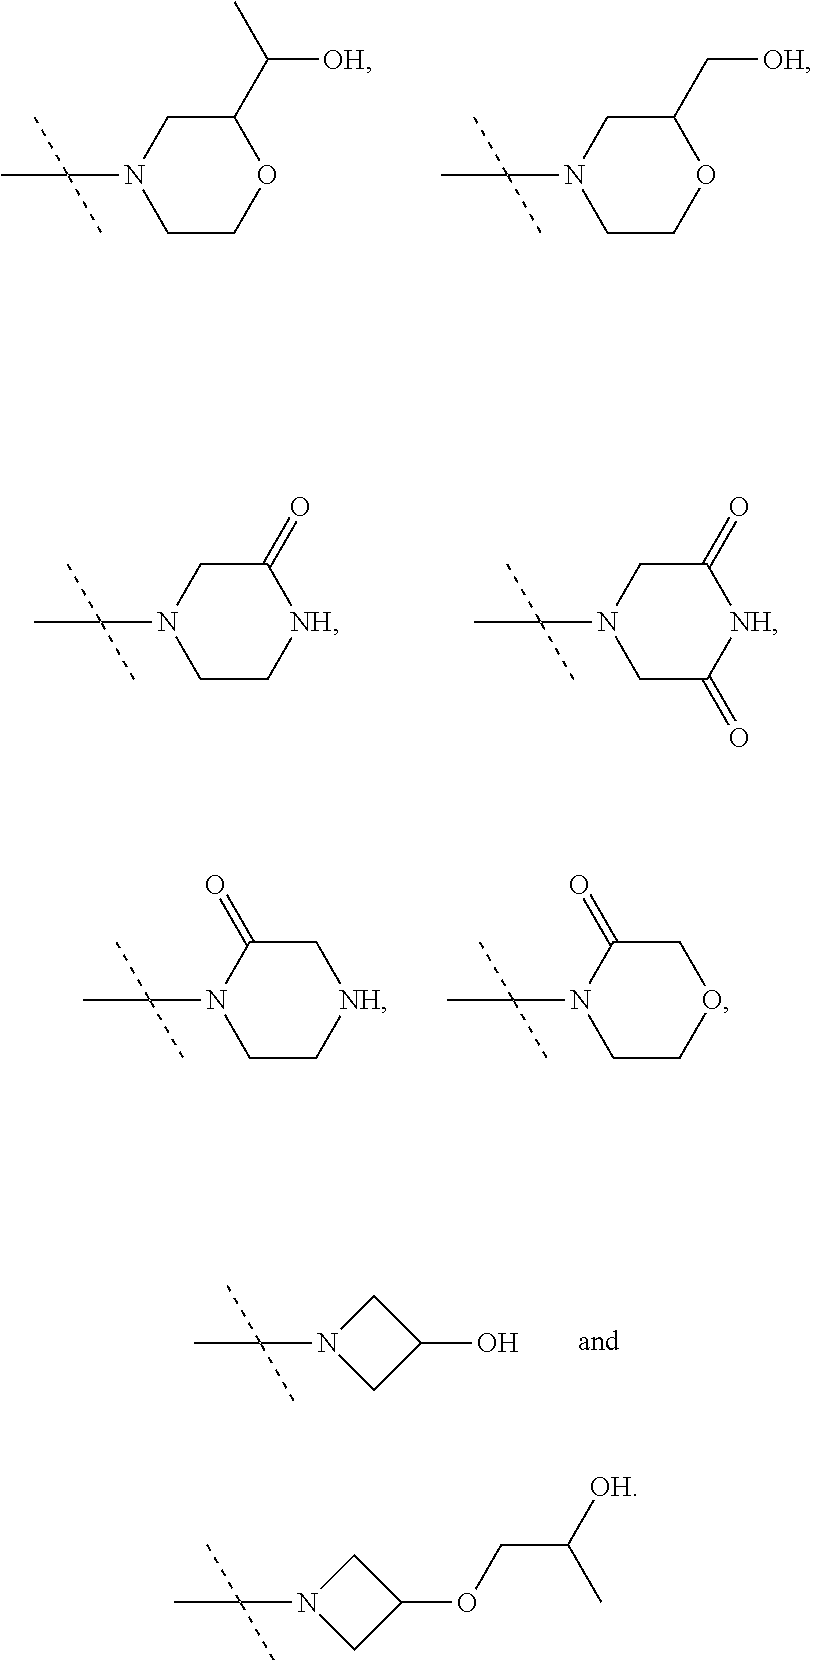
C1COC(C(C)[OH])CN1C(C)(C)C.C1COC(C[OH])CN1C(C)(C)C.C1C[NH]C(=O)CN1C(C)(C)C.C1C(=O)[NH]C(=O)CN1C(C)(C)C.C1C[NH]CC(=O)N1C(C)(C)C.C1COCC(=O)N1C(C)(C)C.CC(N1CC(O)C1)(C)C.CC(N1CC(OCC([OH])C)C1)(C)C
